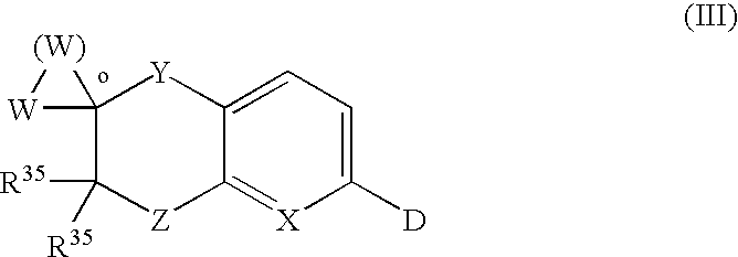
C12=CC=C([D])[X]=C1[Z]C([R35])([R35])C1([Y]2)[(W)][W]1
